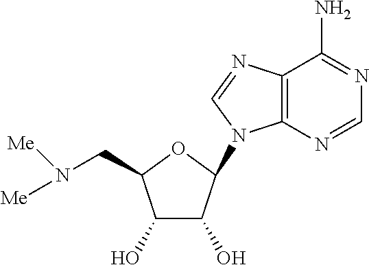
C1(O)C(O)C(N2C3=C(N=C2)C(N)=NC=N3)OC1CN([Me])[Me]
